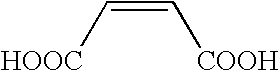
[COOH]C=C[HOOC]
